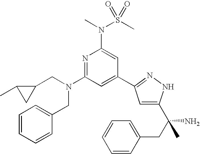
N1=C(N(CC2C(C)C2)CC2=CC=CC=C2)C=C(C2=NNC(C(CC3=CC=CC=C3)(N)C)=C2)C=C1N(C)S(C)(=O)=O
